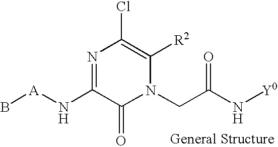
B[A]NC1=NC(Cl)=C([R2])N(CC(=O)N[Y0])C1=O
